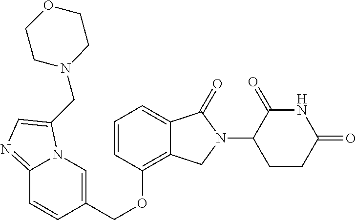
C(OC1=C2C(=CC=C1)C(=O)N(C1C(=O)NC(=O)CC1)C2)C1=CN2C(=NC=C2CN2CCOCC2)C=C1
